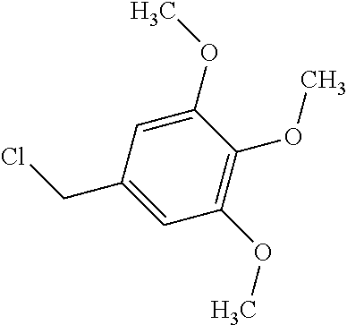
C1(CCl)=CC(OC)=C(OC)C(OC)=C1
